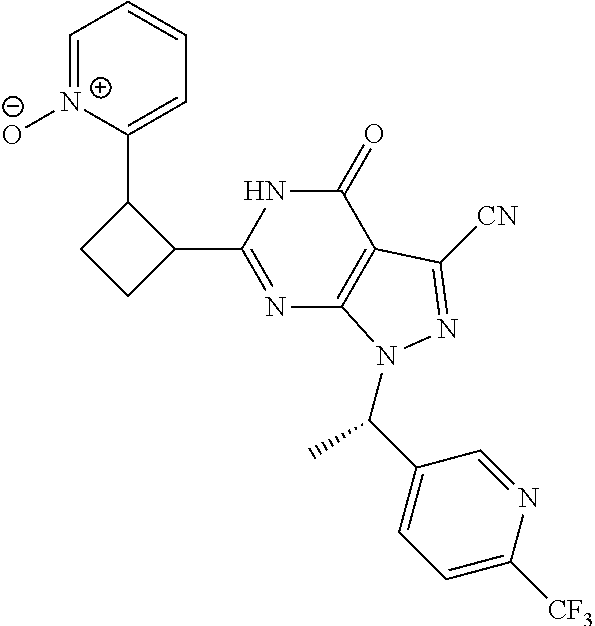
C1=[N+]([O-])C(C2CCC2C2=NC3=C(C(=O)N2)C([CN])=NN3C(C2=CC=C([CF3])N=C2)C)=CC=C1
